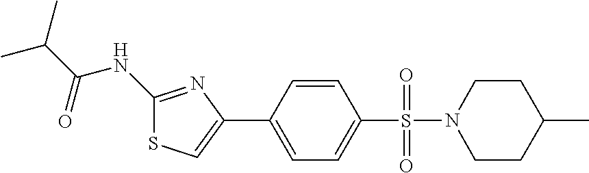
C1(NC(C(C)C)=O)=NC(C2=CC=C(S(=O)(=O)N3CCC(C)CC3)C=C2)=CS1
